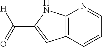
C12=C(NC(C([H])=O)=C1)N=CC=C2
